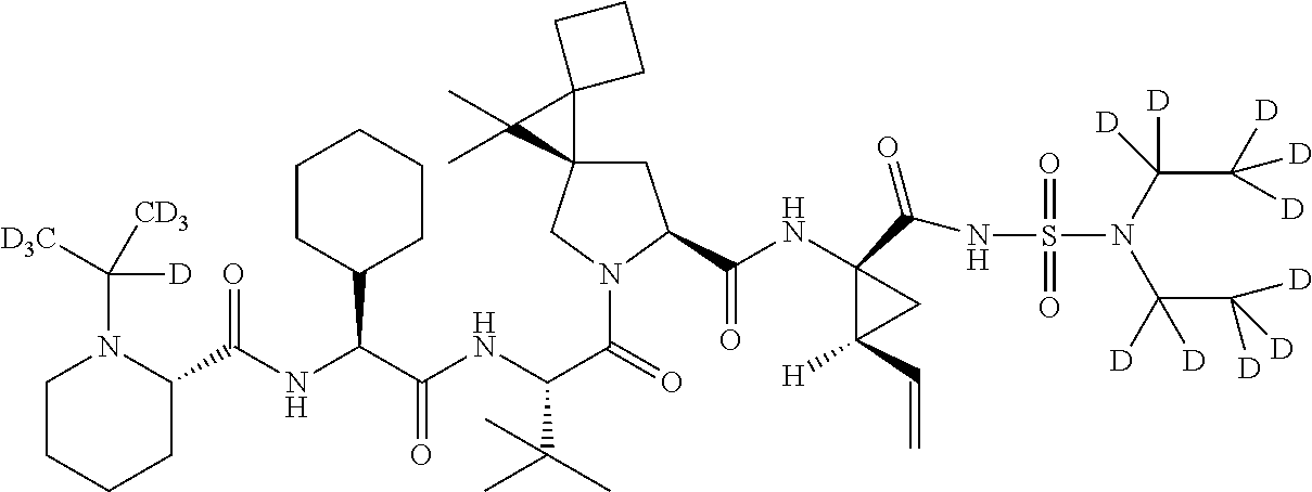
C(C(NC(C(=O)N1CC2(CC1C(NC1(C(NS(=O)(=O)N(C(C([D])([D])[D])([D])[D])C([D])([D])C([D])([D])[D])=O)C([H])(C=C)C1)=O)C1(C2(C)C)CCC1)C(C)(C)C)=O)(C1CCCCC1)NC(=O)C1N(C([D3C])([CD3])[D])CCCC1
